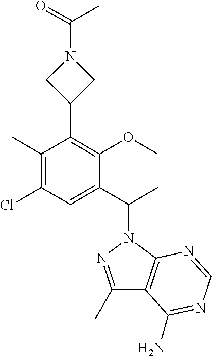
C1(C)=C(Cl)C=C(C(C)N2N=C(C)C3=C2N=CN=C3N)C(OC)=C1C1CN(C(C)=O)C1
